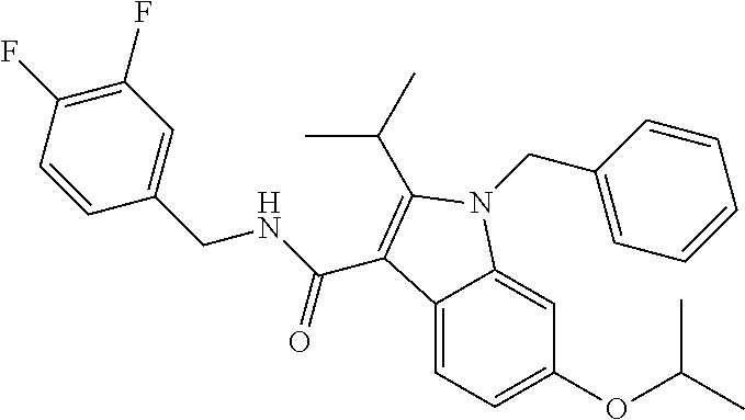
C12=CC=C(OC(C)C)C=C1N(CC1=CC=CC=C1)C(C(C)C)=C2C(NCC1=CC(F)=C(F)C=C1)=O
